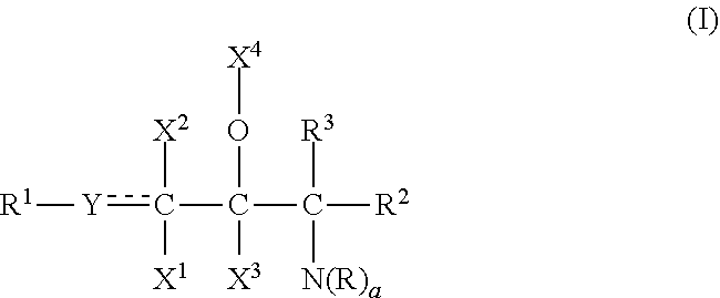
[R1][Y]c(C(C([R2])([R3])[N(R)a])(O[X4])[X3])([X2])[X1]
